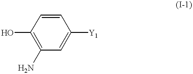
C1(O)=C(N)C=C([Y1])C=C1
